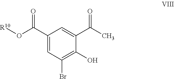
C1(C(O[R10])=O)=CC(Br)=C(O)C(C(C)=O)=C1
